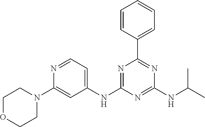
C1=CC(C2=NC(NC(C)C)=NC(NC3=CC=NC(N4CCOCC4)=C3)=N2)=CC=C1
